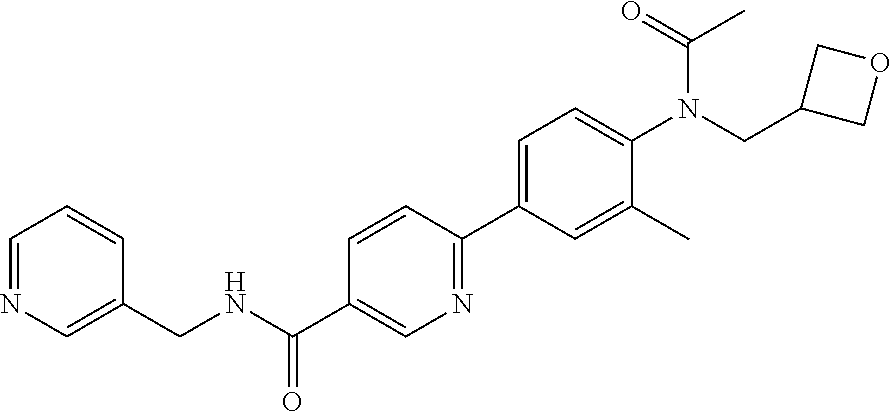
C1(CN(C2=CC=C(C3=NC=C(C(=O)NCC4=CN=CC=C4)C=C3)C=C2C)C(=O)C)COC1
